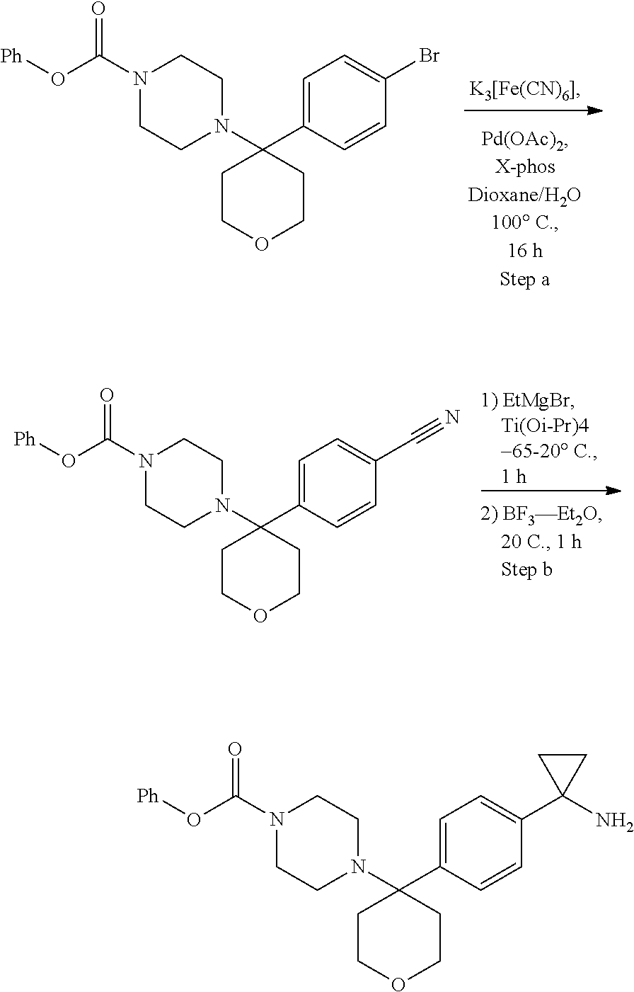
C1COCCC1(C1=CC=C(Br)C=C1)N1CCN(C(O[Ph])=O)CC1.C1COCCC1(C1=CC=C(C#N)C=C1)N1CCN(C(O[Ph])=O)CC1.C1COCCC1(C1=CC=C(C2(N)CC2)C=C1)N1CCN(C(O[Ph])=O)CC1
